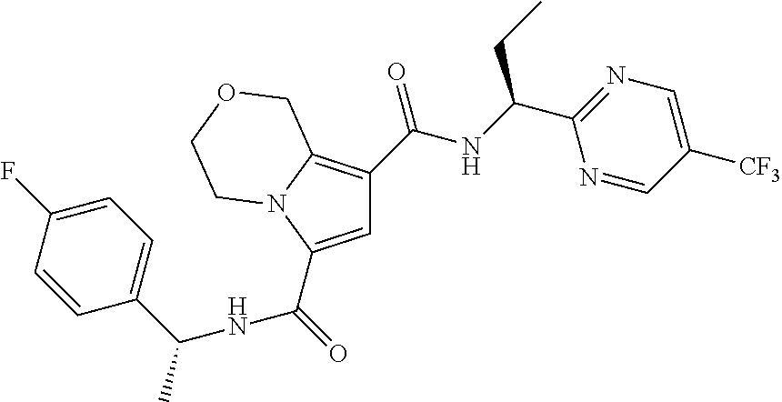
C1=C(C(=O)NC(C2=CC=C(F)C=C2)C)N2C(=C1C(NC(C1=NC=C([CF3])C=N1)CC)=O)COCC2
